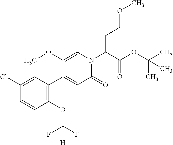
C1=C(Cl)C=CC(OC(F)(F)[H])=C1C1=CC(=O)N(C(C(OC(C)(C)C)=O)CCOC)C=C1OC
